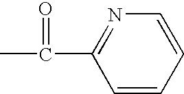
CC(C1=NC=CC=C1)=O
